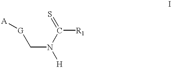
C(N([H])C(=S)[R1])[G][A]
